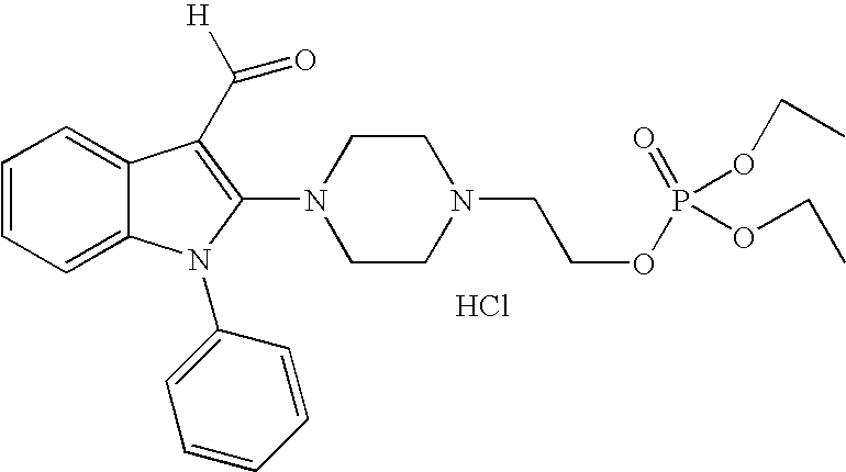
C1=CC=C2C(=C1)C(C([H])=O)=C(N1CCN(CCOP(=O)(OCC)OCC)CC1)N2C1=CC=CC=C1.Cl
